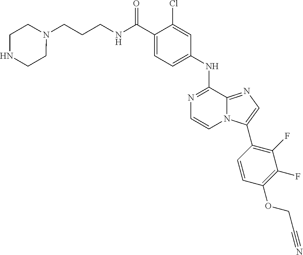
N1=C(NC2=CC=C(C(NCCCN3CCNCC3)=O)C(Cl)=C2)C2=NC=C(C3=C(F)C(F)=C(OCC#N)C=C3)N2C=C1
